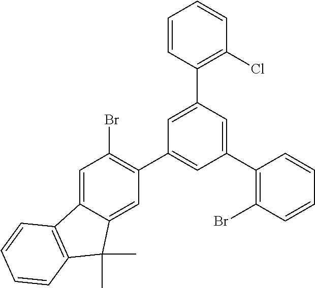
C1=C2C(=CC(C3=CC(C4=C(Br)C=CC=C4)=CC(C4=C(Cl)C=CC=C4)=C3)=C1Br)C(C)(C)C1=C2C=CC=C1
